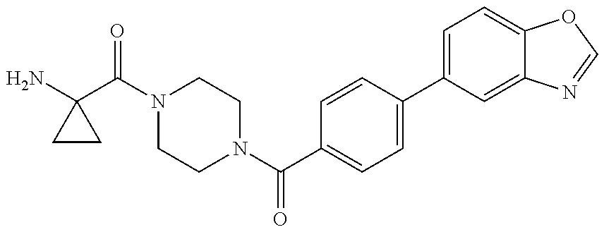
NC1(C(N2CCN(C(C3=CC=C(C4=CC=C5C(=C4)N=CO5)C=C3)=O)CC2)=O)CC1
